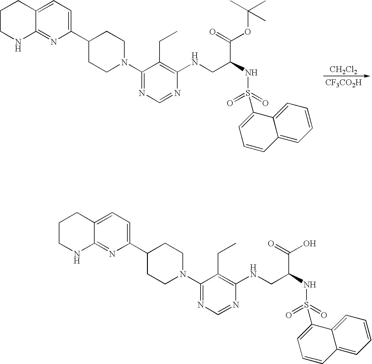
C1CNC2=NC(C3CCN(C4=NC=NC(NCC(C(OC(C)(C)C)=O)NS(C5=CC=CC6=CC=CC=C65)(=O)=O)=C4CC)CC3)=CC=C2C1.[CH2Cl2].[CF3CO2H].C1CNC2=NC(C3CCN(C4=NC=NC(NCC(C(O)=O)NS(C5=CC=CC6=CC=CC=C65)(=O)=O)=C4CC)CC3)=CC=C2C1
